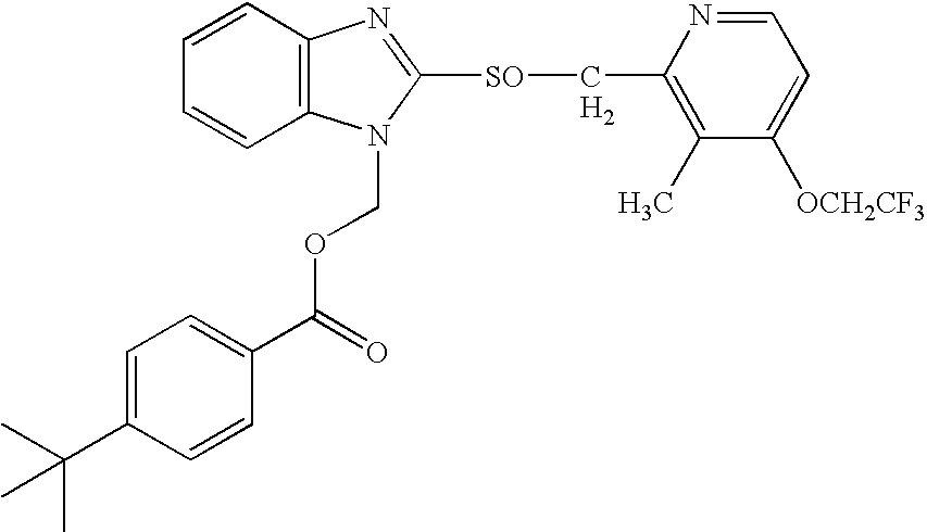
C12=C(N(COC(C3=CC=C(C(C)(C)C)C=C3)=O)C([SO]CC3=C(C)C([OCH2CF3])=CC=N3)=N1)C=CC=C2.[H2]
